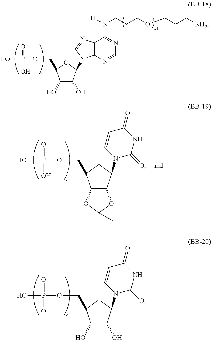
C1(O)C(O)C(N2C(=O)NC(=O)C=C2)CC1COP(O)(=O)O.C1(O)C(O)C(N2C3=C(N=C2)C(N([H])CCCOCCC[NH2])=NC=N3)OC1COP(O)(=O)O.C12C(C(N3C(=O)NC(=O)C=C3)CC1COP(O)(=O)O)OC(C)(C)O2
